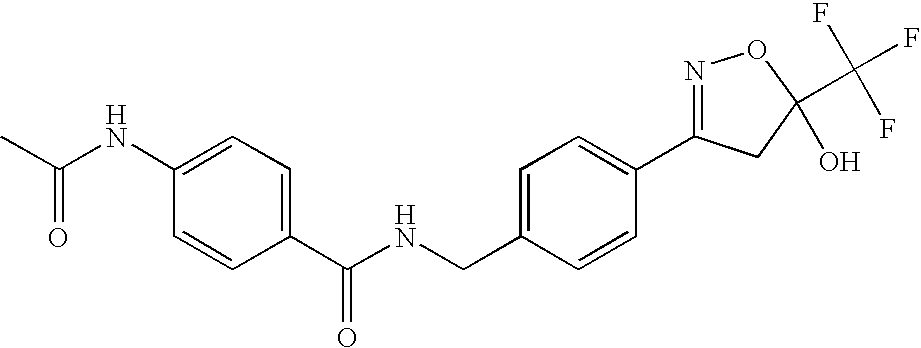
C1=CC(NC(C)=O)=CC=C1C(NCC1=CC=C(C2=NOC(C(F)(F)F)(O)C2)C=C1)=O
